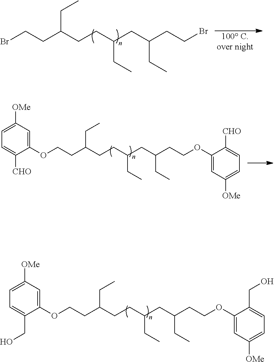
BrCCC(CCC(CC(CCBr)CC)CC)CC.[100 C.over night].O(CCC(CCC(CC(CCOC1=CC([OMe])=CC=C1CO)CC)CC)CC)C1=CC([OMe])=CC=C1CO.O(CCC(CCC(CC(CCOC1=CC([OMe])=CC=C1[CHO])CC)CC)CC)C1=CC([OMe])=CC=C1[CHO]
